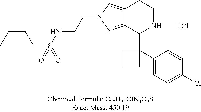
Cl.C12=NN(CCNS(CCCC)(=O)=O)C=C1CCNC2C1(C2=CC=C(Cl)C=C2)CCC1
